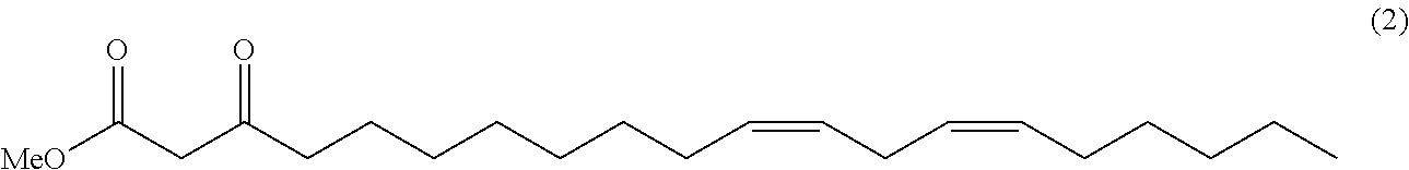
[MeO]C(CC(CCCCCCCC=CCC=CCCCCC)=O)=O
